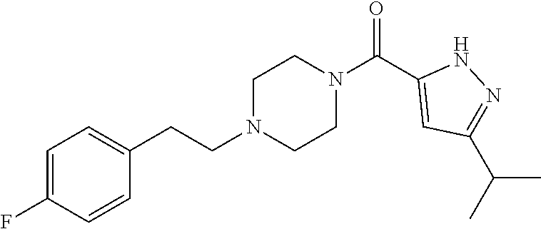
C1=C(F)C=CC(CCN2CCN(C(C3=CC(C(C)C)=NN3)=O)CC2)=C1
